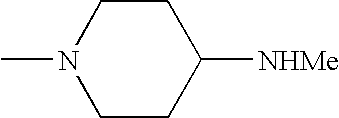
CN1CCC([NHMe])CC1
